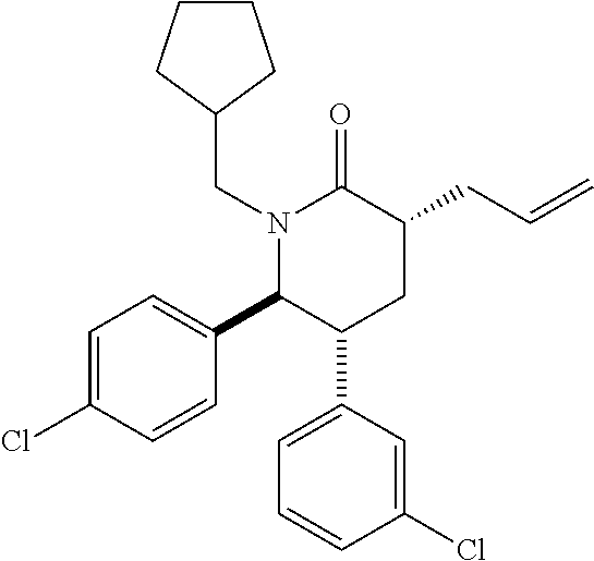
N1(CC2CCCC2)C(C2=CC=C(Cl)C=C2)C(C2=CC=CC(Cl)=C2)CC(CC=C)C1=O
